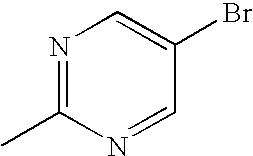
N1=C(C)N=CC(Br)=C1
